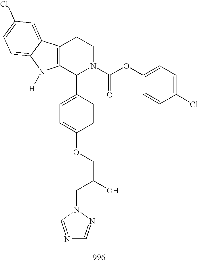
C12=C(C(C3=CC=C(OCC(O)CN4C=NC=N4)C=C3)N(C(OC3=CC=C(Cl)C=C3)=O)CC1)N([H])C1=CC=C(Cl)C=C21
